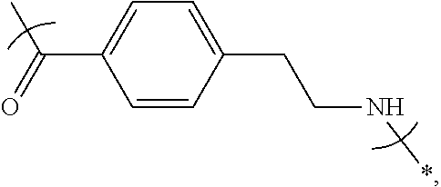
C1=CC(CCN*)=CC=C1C(=O)C
